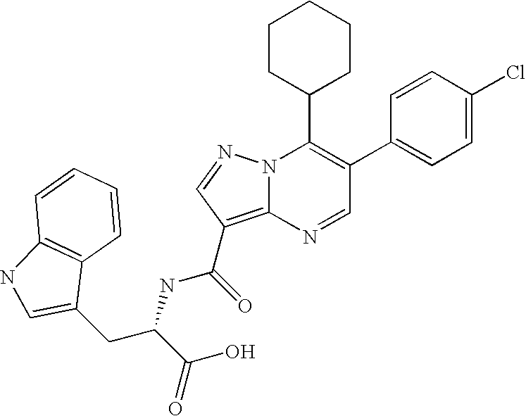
C1(C2=CC=C(Cl)C=C2)=C(C2CCCCC2)N2C(=C(C(NC(C(O)=O)CC3=CNC4=C3C=CC=C4)=O)C=N2)N=C1
